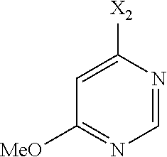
C1([MeO])=NC=NC([X2])=C1
